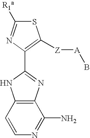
S1C([R1a])=NC(C2=NC3=C(N2)C=CN=C3N)=C1[Z][A]B
